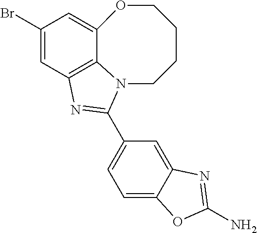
C1(Br)=CC2=C3C(=C1)OCCCCN3C(C1=CC=C3C(=C1)N=C(N)O3)=N2
